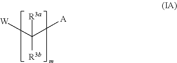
[W]C([A])([R3b])[R3a]
